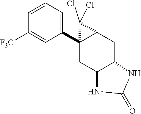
N1C2CC3C(C4=CC=CC([F3C])=C4)(CC2NC1=O)C3(Cl)Cl
